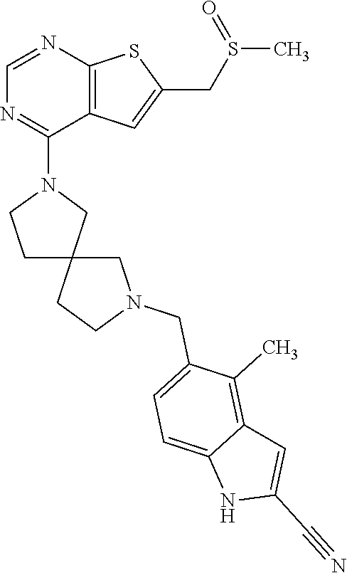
N1(C2=NC=NC3=C2C=C(CS(C)=O)S3)CCC2(C1)CN(CC1=CC=C3C(=C1C)C=C(C#N)N3)CC2
